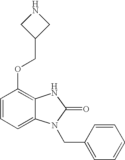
C1=CC=C2C(=C1OCC1CNC1)NC(=O)N2CC1=CC=CC=C1
